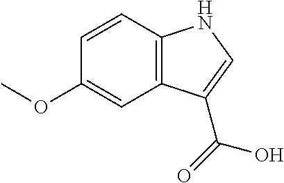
C1=CC2=C(C=C1OC)C(C(=O)O)=CN2
